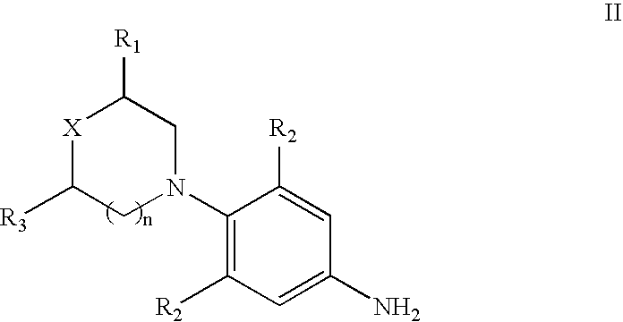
[X]1C([R3])CN(C2=C([R2])C=C(N)C=C2[R2])CC1[R1]
